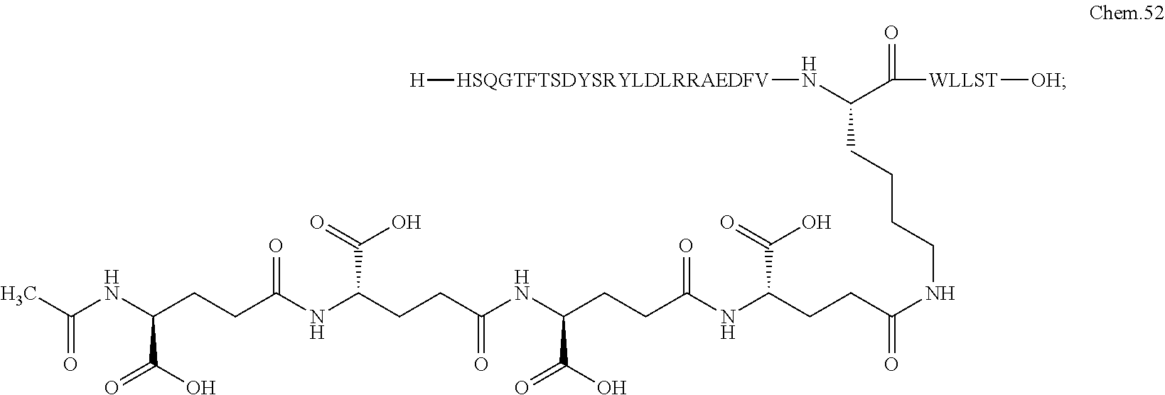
C(NC(CCC(NC(CCC(NC(CCC(NC(CCC(NCCCCC(C([WLLST][OH])=O)N[HSQGTFTSDYSRYLDLRRAEDFV][H])=O)C(O)=O)=O)C(O)=O)=O)C(O)=O)=O)C(O)=O)(C)=O
